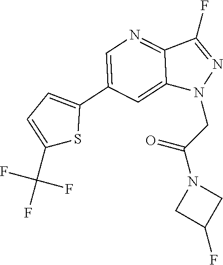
C1(C(F)(F)F)=CC=C(C2=CN=C3C(=C2)N(CC(N2CC(F)C2)=O)N=C3F)S1
